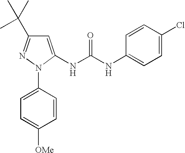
C1(C(C)(C)C)=NN(C2=CC=C([OMe])C=C2)C(NC(NC2=CC=C(Cl)C=C2)=O)=C1
